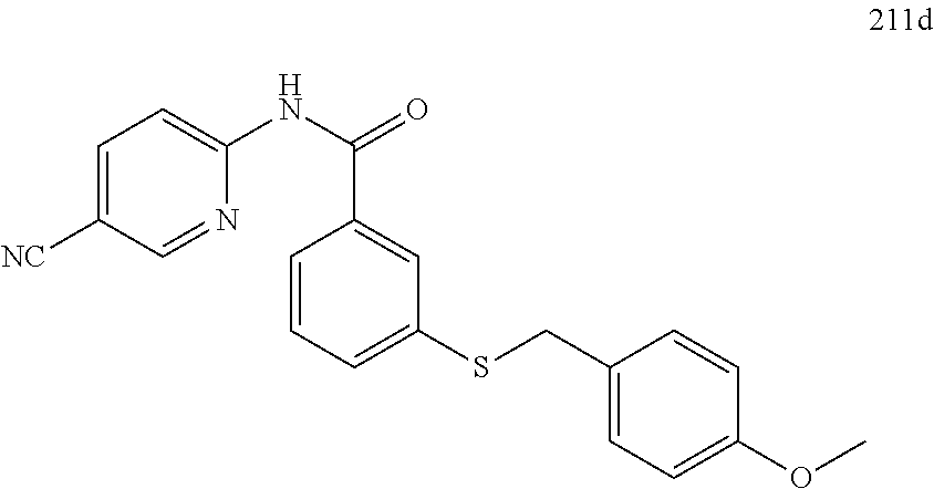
C1=C([NC])C=NC(NC(C2=CC(SCC3=CC=C(OC)C=C3)=CC=C2)=O)=C1
